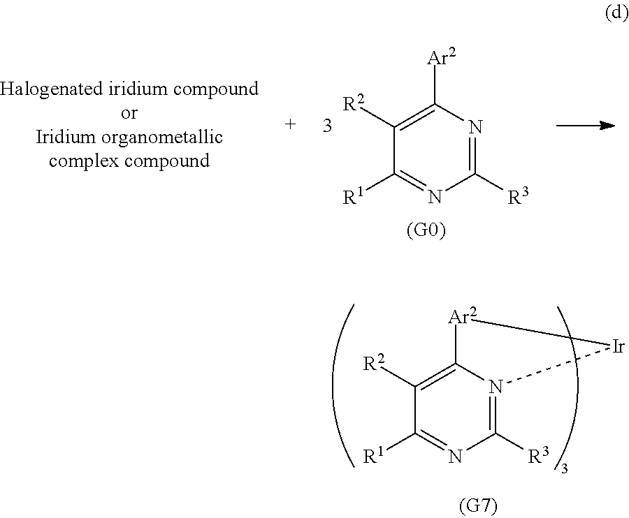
C1([R2])=C2N(=C([R3])N=C1[R1])[Ir][Ar2]2.C1([R2])=C([Ar2])N=C([R3])N=C1[R1]
